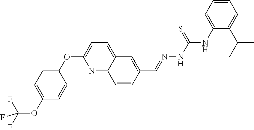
C12=CC=C(OC3=CC=C(OC(F)(F)F)C=C3)N=C1C=CC(C=NNC(NC1=CC=CC=C1C(C)C)=S)=C2
